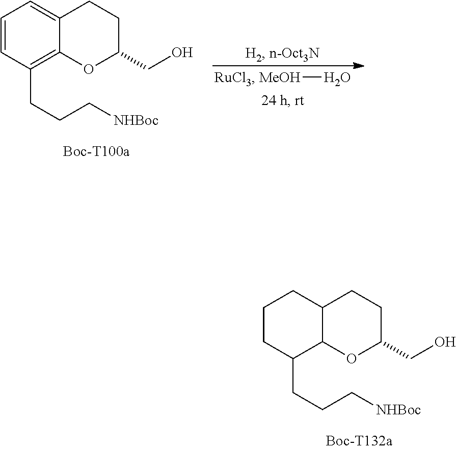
C1CC(CCC[NHBoc])C2C(C1)CCC(CO)O2.C1=CC(CCC[NHBoc])=C2C(=C1)CCC(CO)O2.[MeOH]O
